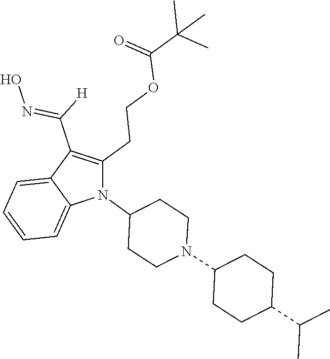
N1(C2CCN(C3CCC(C(C)C)CC3)CC2)C(CCOC(C(C)(C)C)=O)=C(C([H])=NO)C2=CC=CC=C12
